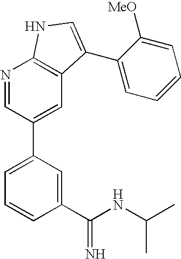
N1=CC(C2=CC=CC(C(NC(C)C)=N)=C2)=CC2=C1NC=C2C1=CC=CC=C1[MeO]
